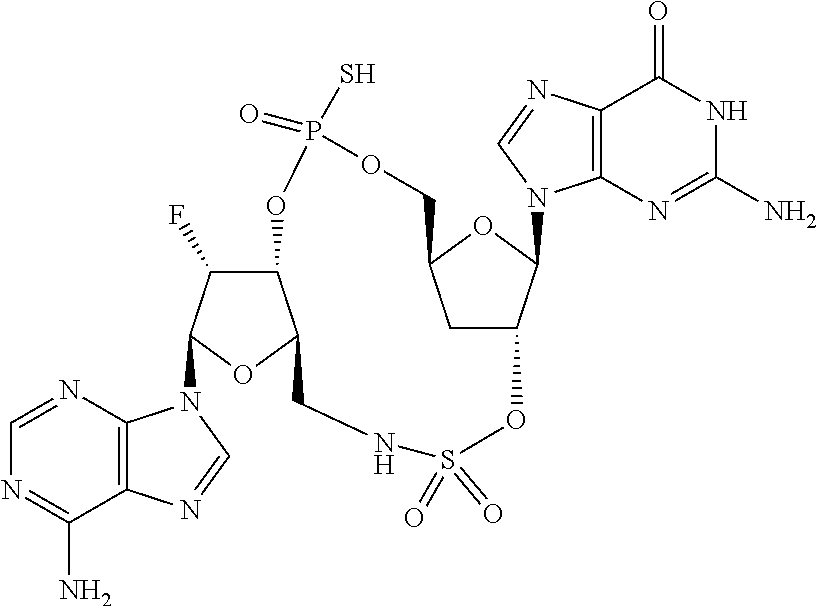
C1=NC2=C(C(N)=N1)N=CN2C1C(F)C2C(O1)CNS(=O)(=O)OC1CC(OC1N1C3=C(C(=O)NC(N)=N3)N=C1)COP(=O)(S)O2
